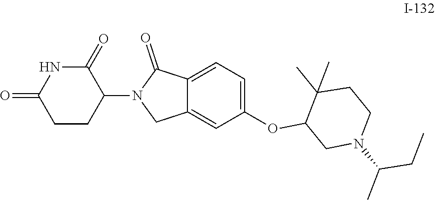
C1=C(OC2CN(C(C)CC)CCC2(C)C)C=C2CN(C3CCC(=O)NC3=O)C(=O)C2=C1
